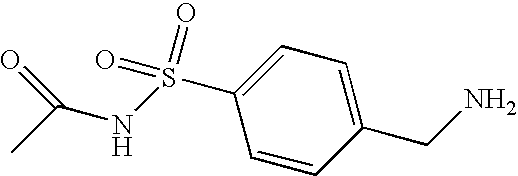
NCC1=CC=C(S(NC(C)=O)(=O)=O)C=C1
